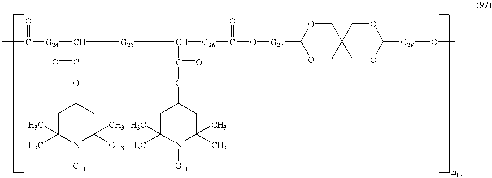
CC(=O)[G24]C(C(=O)OC1CC(C)(C)N([G11])C(C)(C)C1)[G25]C(C(OC1CC(C)(C)N([G11])C(C)(C)C1)=O)[G26]C(=O)O[G27]C1OCC2(CO1)COC([G28]OC)OC2
